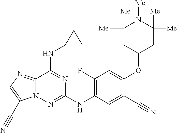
C12=NC=C(C#N)N1N=C(NC1=C(F)C=C(OC3CC([Me])([Me])N([Me])C([Me])([Me])C3)C(C#N)=C1)N=C2NC1CC1
